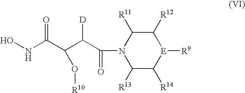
N1(C(C(C(C(NO)=O)O[R10])[D])=O)C([R13])C([R14])[E]([R9])C([R12])C1[R11]
